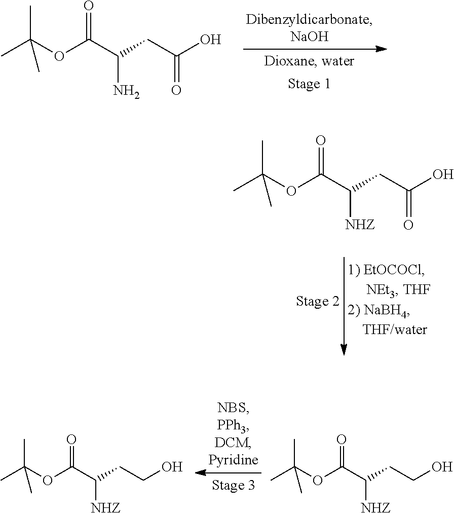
CC(OC(C(CC(O)=O)N)=O)(C)C.CC(OC(C(CC(O)=O)[NHZ])=O)(C)C.CC(OC(C(CCO)[NHZ])=O)(C)C.CC(OC(C(CCO)[NHZ])=O)(C)C
